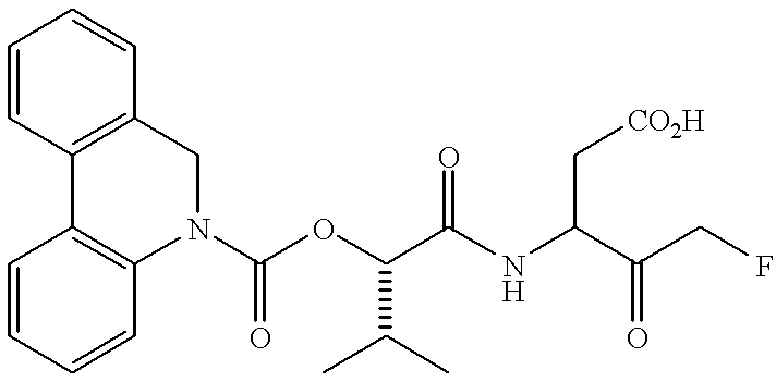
C1=CC2=C(C=C1)CN(C(OC(C(NC(C(CF)=O)C[CO2H])=O)C(C)C)=O)C1=C2C=CC=C1
